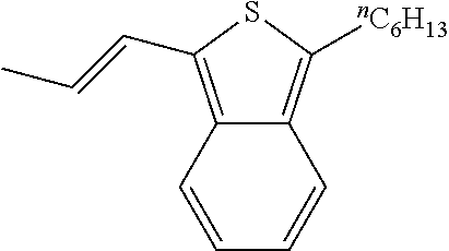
C12=C(C=CC)SC([nC6H13])=C1C=CC=C2
